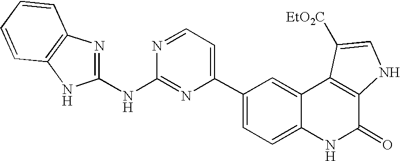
C1(C2=CC=NC(NC3=NC4=C(N3)C=CC=C4)=N2)=CC=C2C(=C1)C1=C(C(=O)N2)NC=C1[EtO2C]
